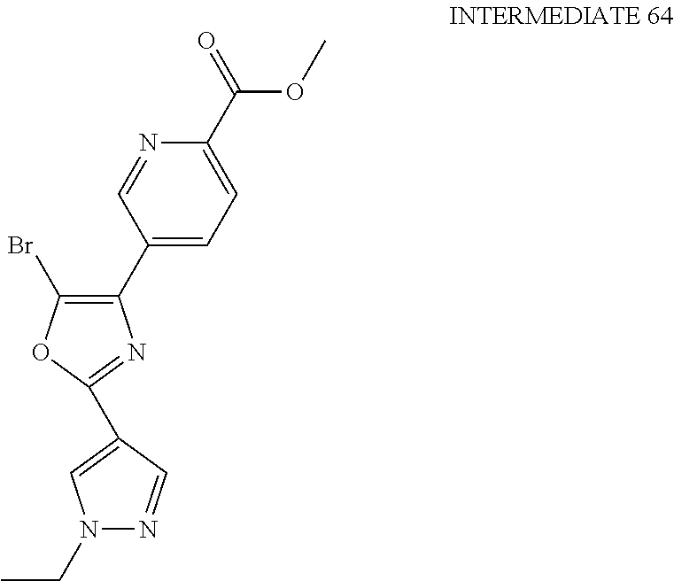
C1(C2=C(Br)OC(C3=CN(CC)N=C3)=N2)=CC=C(C(=O)OC)N=C1
